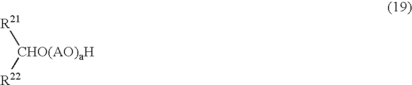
[CHO(AO)aH]([R21])[R22]
